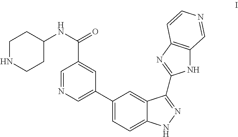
C1NCCC(NC(C2=CC(C3=CC=C4C(=C3)C(C3=NC5=C(N3)C=NC=C5)=NN4)=CN=C2)=O)C1
